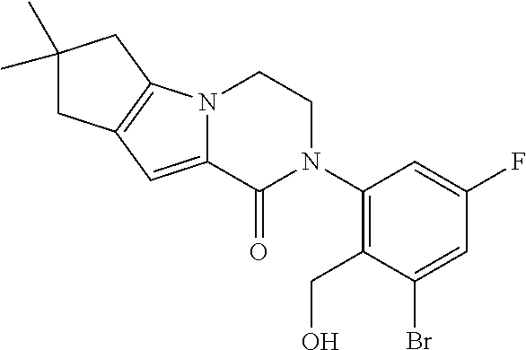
N12C(=CC3=C1CC(C)(C)C3)C(=O)N(C1=C(CO)C(Br)=CC(F)=C1)CC2
